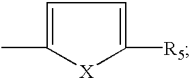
C1=C(C)[X]C([R5])=C1
